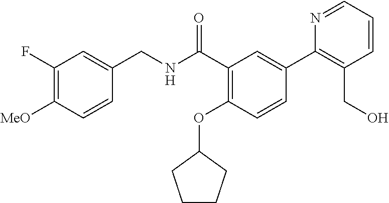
C1=CC([MeO])=C(F)C=C1CNC(C1=C(OC2CCCC2)C=CC(C2=C(CO)C=CC=N2)=C1)=O
